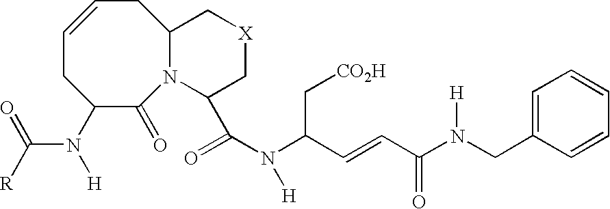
C1=CCC2N(C(=O)C(N(C([R])=O)[H])C1)C(C(=O)N(C(C=CC(=O)N(CC1=CC=CC=C1)[H])C[CO2H])[H])C[X]C2
